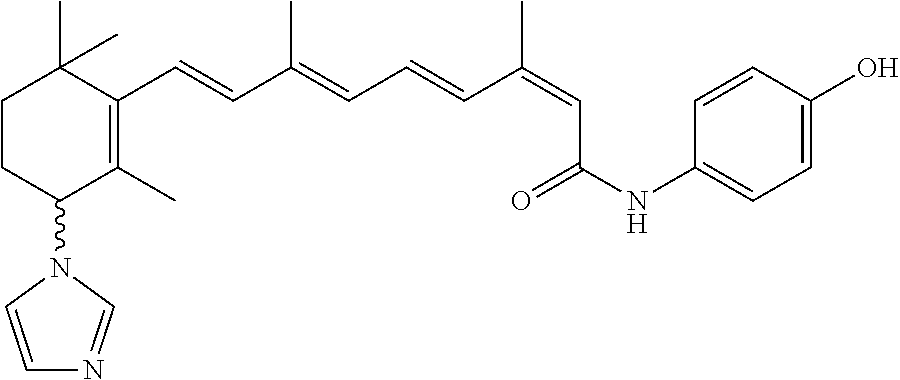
C1CC(N2C=CN=C2)C(C)=C(C=CC(=CC=CC(=CC(NC2=CC=C(O)C=C2)=O)C)C)C1(C)C
